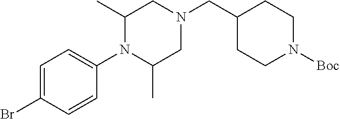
C1=C(Br)C=CC(N2C(C)CN(CC3CCN([Boc])CC3)CC2C)=C1
